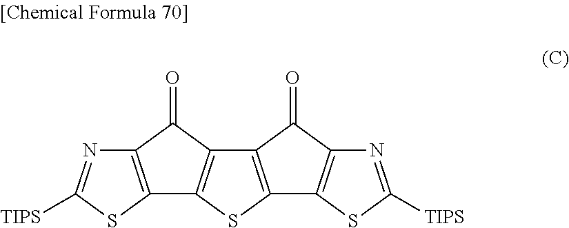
C12=C(SC3=C1C(=O)C1=C3SC([TIPS])=N1)C1=C(N=C([TIPS])S1)C2=O
